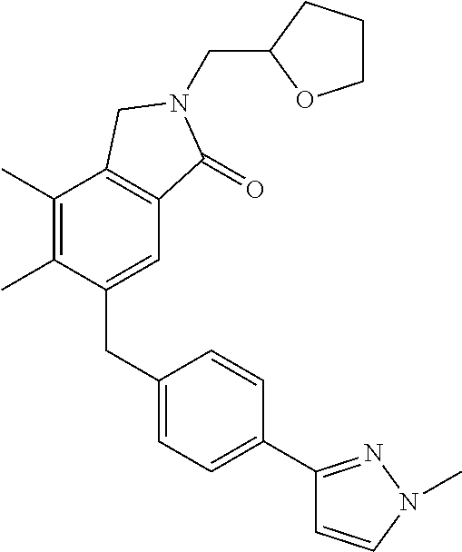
C(C1OCCC1)N1C(=O)C2=C(C(C)=C(C)C(CC3=CC=C(C4=NN(C)C=C4)C=C3)=C2)C1
